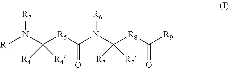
[R1]N(C([R5]C(N(C([R8]C([R9])=O)([R7])[R7])[R6])=O)([R4])[R4])[R2]
